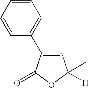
C1(=O)OC(C)([H])C=C1C1=CC=CC=C1
